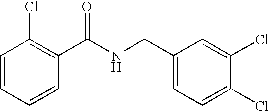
C1=CC=CC(C(NCC2=CC=C(Cl)C(Cl)=C2)=O)=C1Cl
